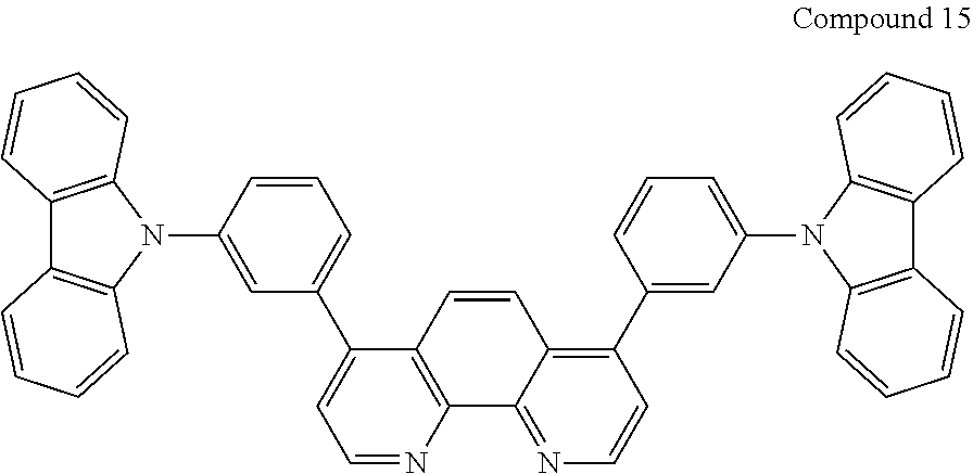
C1=NC2=C(C(C3=CC=CC(N4C5=C(C6=C4C=CC=C6)C=CC=C5)=C3)=C1)C=CC1=C(C3=CC(N4C5=C(C6=C4C=CC=C6)C=CC=C5)=CC=C3)C=CN=C21
